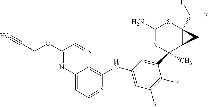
C12=CC=NC(NC3=CC(F)=C(F)C(C4(C)N=C(N)SC5(C(F)F)C4C5)=C3)=C1N=CC(OCC#C)=N2
